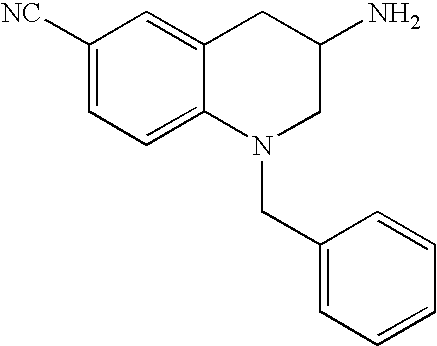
C1([NC])=CC=C2C(=C1)CC(N)CN2CC1=CC=CC=C1
